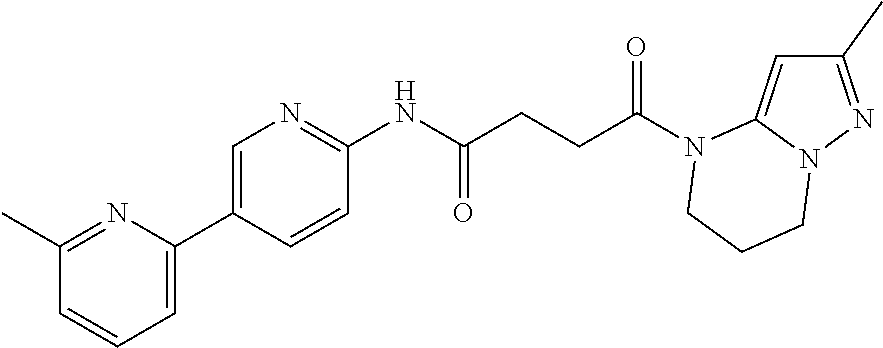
C1(C)=NN2C(=C1)N(C(CCC(NC1=NC=C(C3=CC=CC(C)=N3)C=C1)=O)=O)CCC2
